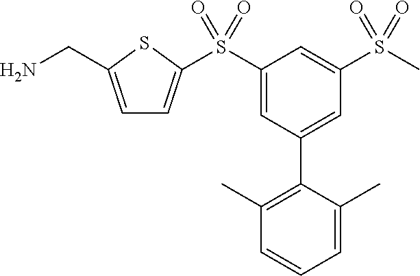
C1=C(CN)SC(S(C2=CC(C3=C(C)C=CC=C3C)=CC(S(C)(=O)=O)=C2)(=O)=O)=C1
